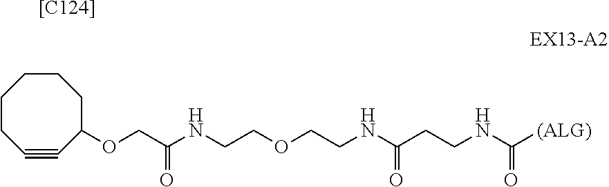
[[C124]].C1C#CC(OCC(NCCOCCNC(CCNC([(ALG)])=O)=O)=O)CCCC1
